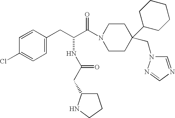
C1=C(CC(C(=O)N2CCC(C3CCCCC3)(CN3C=NC=N3)CC2)NC(CC2CCCN2)=O)C=CC(Cl)=C1
